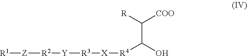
[R1][Z][R2][Y][R3][X][R4]C(C([R])[COO])O
